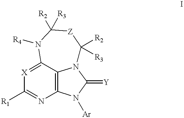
[X]1=C2C3=C(N=C1[R1])N([Ar])C(=[Y])N3C([R2])([R3])[Z]C([R3])([R2])N2[R4]
